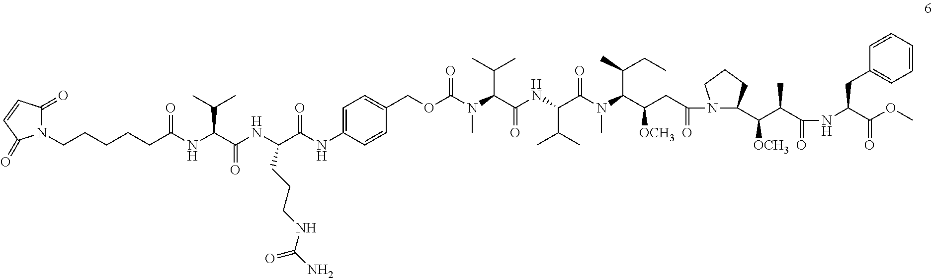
N(C(C(NC(C(N(C(C(CC(=O)N1C(C(C(C(NC(C(OC)=O)CC2=CC=CC=C2)=O)C)[OCH3])CCC1)[OCH3])C(C)CC)C)=O)C(C)C)=O)C(C)C)(C)C(OCC1=CC=C(NC(C(NC(C(NC(CCCCCN2C(=O)C=CC2=O)=O)C(C)C)=O)CCCNC(N)=O)=O)C=C1)=O
